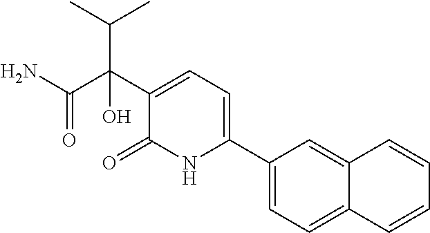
C1(C2=CC=C(C(C(N)=O)(C(C)C)O)C(=O)N2)=CC=C2C(=C1)C=CC=C2
